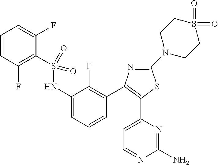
C1=CC(F)=C(S(NC2=CC=CC(C3=C(C4=CC=NC(N)=N4)SC(N4CCS(=O)(=O)CC4)=N3)=C2F)(=O)=O)C(F)=C1
